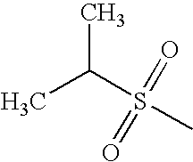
CC(S(C)(=O)=O)C
